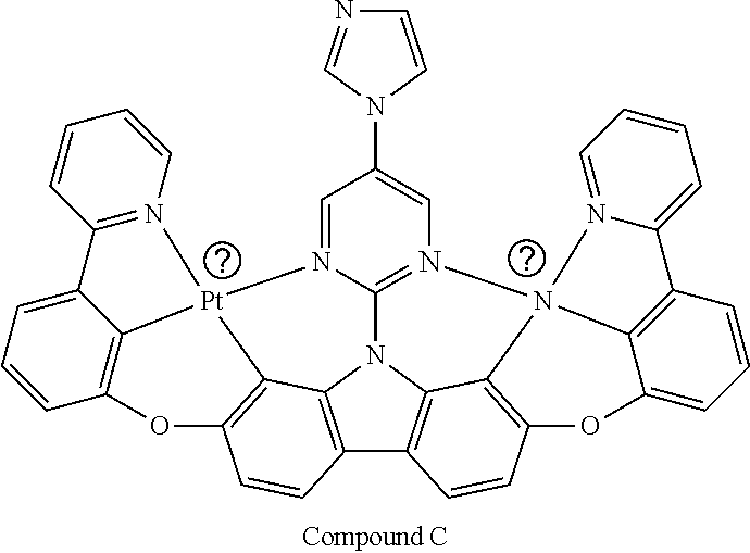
N1(C2=CN3=C4N(=C2)[Pt]25C6=C(C=CC7=C6N4C4=C7C=CC6=C4N34N3=CC=CC=C3C3=C4C(=CC=C3)O6)OC3=C2C(=CC=C3)C2=N5C=CC=C2)C=CN=C1
